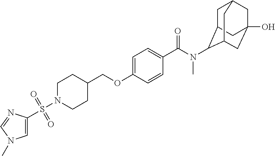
C1=C(OCC2CCN(S(=O)(=O)C3=CN(C)C=N3)CC2)C=CC(C(=O)N(C)C2C3CC4CC(O)(CC2C4)C3)=C1
